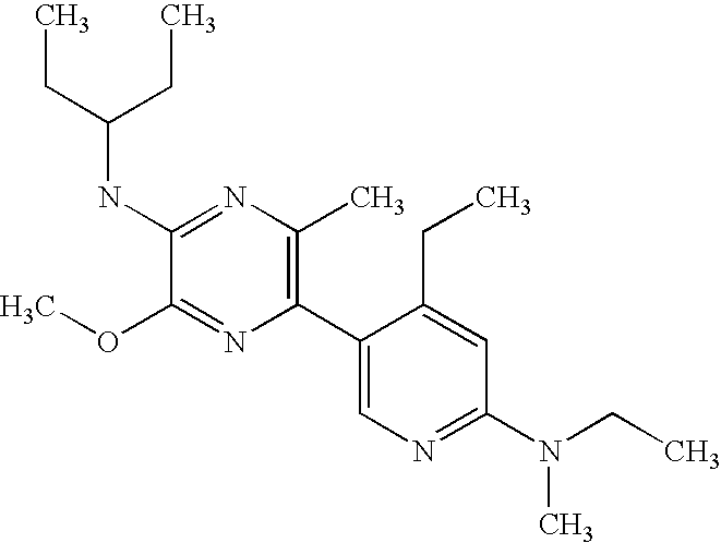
C(NC1=NC(C)=C(C2=CN=C(N(CC)C)C=C2CC)N=C1OC)(CC)CC
